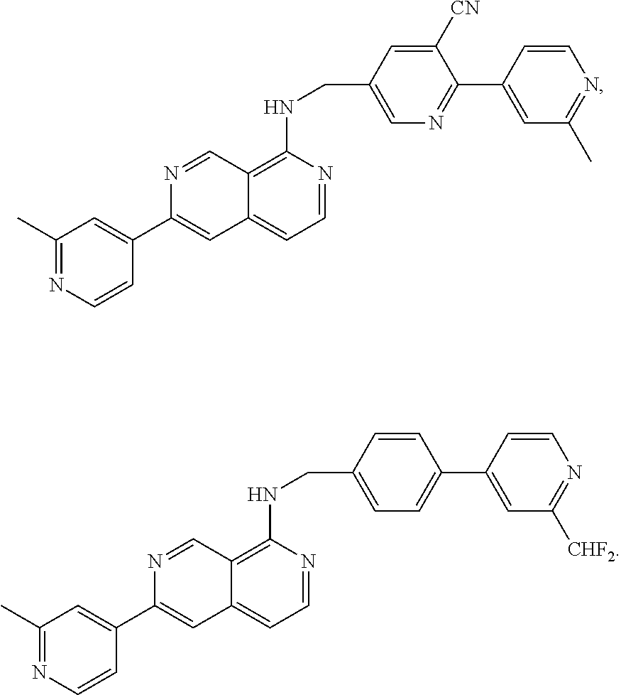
C1([CN])=CC(CNC2=C3C(=CC=N2)C=C(C2=CC(C)=NC=C2)N=C3)=CN=C1C1=CC(C)=NC=C1.C1=CC(CNC2=C3C(=CC=N2)C=C(C2=CC(C)=NC=C2)N=C3)=CC=C1C1=CC([CHF2])=NC=C1
